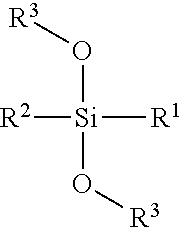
[R2][Si](O[R3])(O[R3])[R1]
